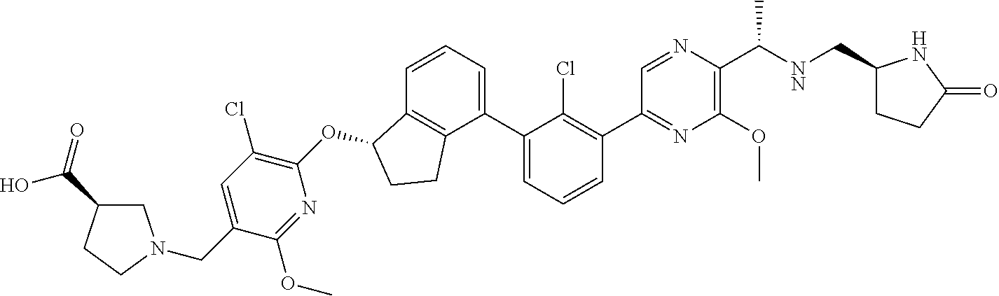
O(C1C2=C(C(C3=CC=CC(C4=NC(OC)=C(C([NN]CC5CCC(=O)N5)C)N=C4)=C3Cl)=CC=C2)CC1)C1=C(Cl)C=C(CN2CC(C(O)=O)CC2)C(OC)=N1
